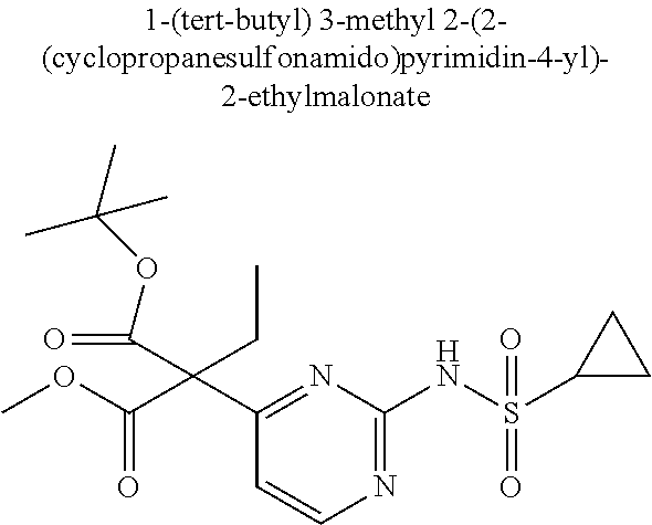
C1(C(C(OC)=O)(C(=O)OC(C)(C)C)CC)=NC(NS(C2CC2)(=O)=O)=NC=C1
